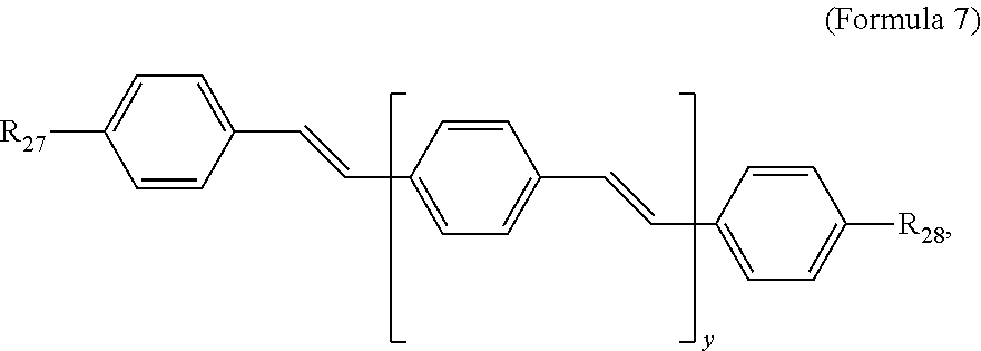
[R27]C1=CC=C(C=CC2=CC=C(C=CC3=CC=C([R28])C=C3)C=C2)C=C1
